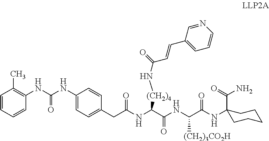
C1=CC=CC(NC(NC2=CC=C(CC(NC(C(NC(C(NC3(C(N)=O)CCCCC3)=O)[(CH2)3CO2H])=O)[(CH2)4]NC(C=CC3=CC=CN=C3)=O)=O)C=C2)=O)=C1C
